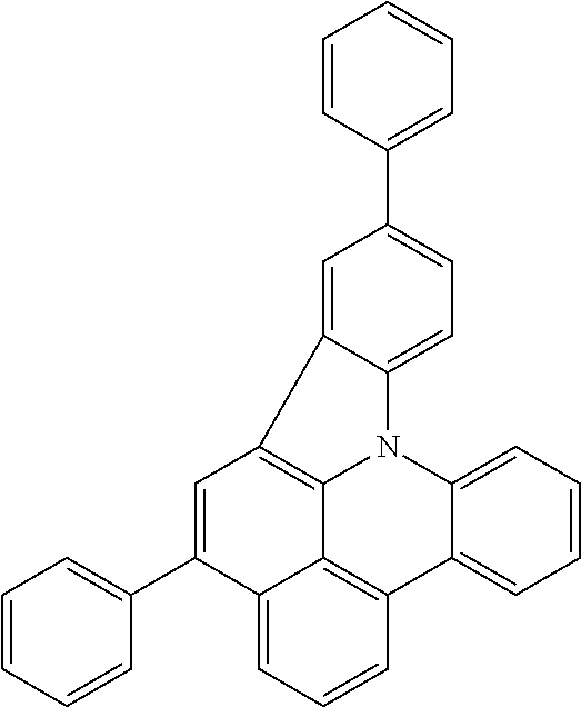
C1=CC(C2=CC=C3C(=C2)C2=C4N3C3=CC=CC=C3C3=C4C(=CC=C3)C(C3=CC=CC=C3)=C2)=CC=C1
